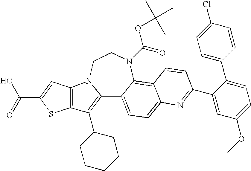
C12=C(C3CCCCC3)C3=C(N1CCN(C(=O)OC(C)(C)C)C1=C4C(=CC=C21)N=C(C1=CC(OC)=CC=C1C1=CC=C(Cl)C=C1)C=C4)C=C(C(O)=O)S3
